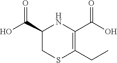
C1(C(O)=O)CSC(CC)=C(C(O)=O)N1
